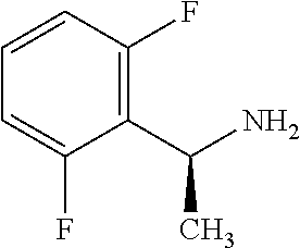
C1(C(N)C)=C(F)C=CC=C1F
